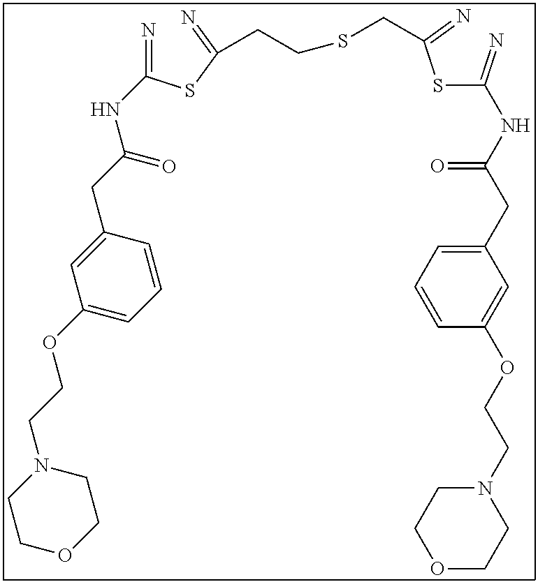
N=C(SC(=N)CCSCC(SC(=N)NC(CC1=CC=CC(OCCN2CCOCC2)=C1)=O)=N)NC(CC1=CC(OCCN2CCOCC2)=CC=C1)=O
